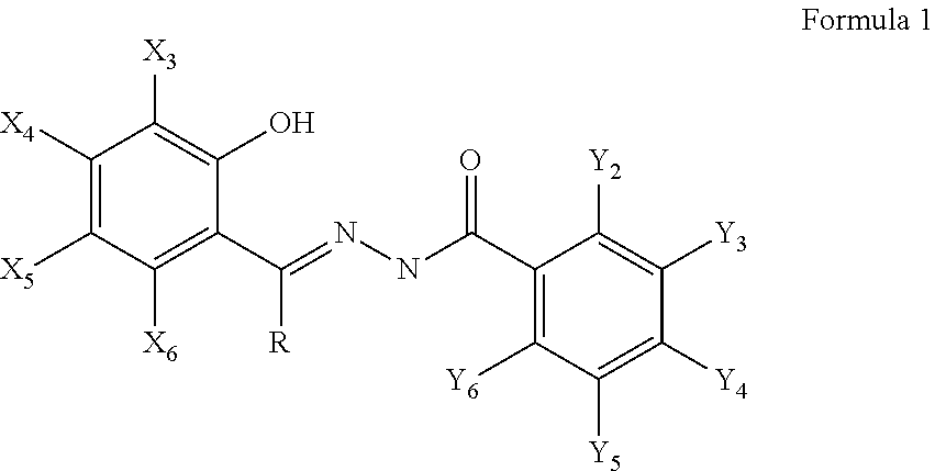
C1([X4])=C([X5])C([X6])=C(C(=NNC(C2=C([Y6])C([Y5])=C([Y4])C([Y3])=C2[Y2])=O)[R])C(O)=C1[X3]
